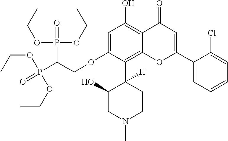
C1=C(OCC(P(OCC)(=O)OCC)P(=O)(OCC)OCC)C(C2([H])C(O)CN(C)CC2)=C2C(=C1O)C(=O)C=C(C1=CC=CC=C1Cl)O2
